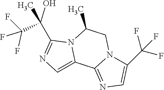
FC(F)(F)C(C)(C1=NC=C2N1C(C)CN1C2=NC=C1C(F)(F)F)O
